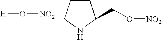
[H]O[NO2].C1CCNC1CO[NO2]
